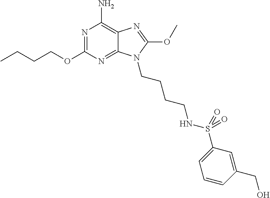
CCCCOC1=NC(N)=C2C(=N1)N(CCCCNS(C1=CC=CC(CO)=C1)(=O)=O)C(OC)=N2
